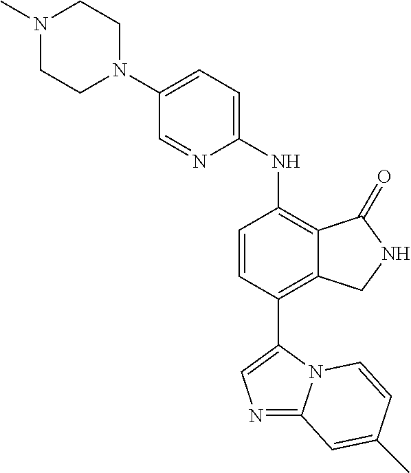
N1(C)CCN(C2=CC=C(NC3=C4C(=C(C5=CN=C6N5C=CC(C)=C6)C=C3)CNC4=O)N=C2)CC1
